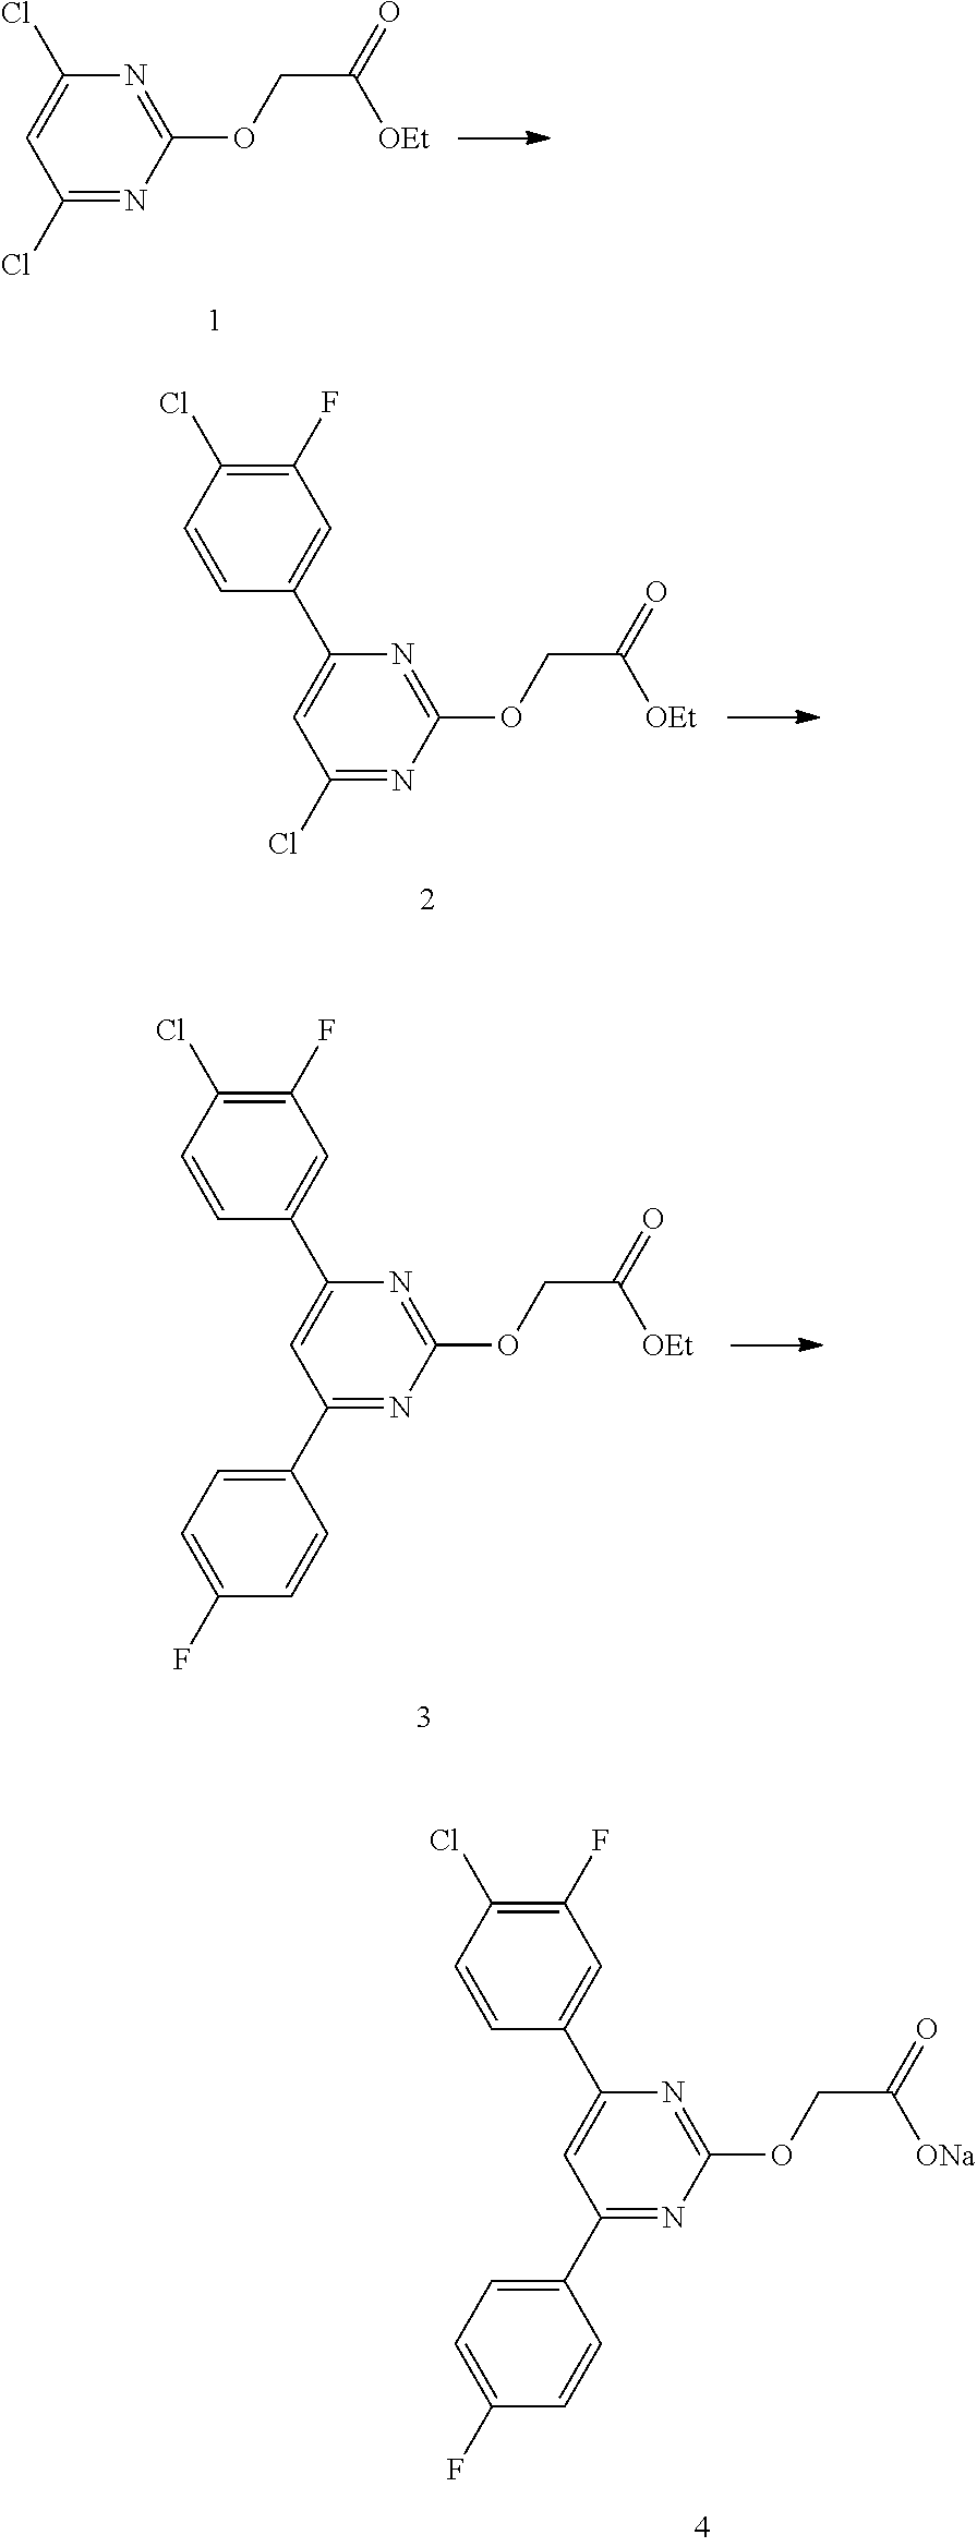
C1(Cl)=NC(OCC(=O)[OEt])=NC(Cl)=C1.C1(Cl)=NC(OCC(=O)[OEt])=NC(C2=CC(F)=C(Cl)C=C2)=C1.C1(C2=CC=C(F)C=C2)=NC(OCC(=O)[OEt])=NC(C2=CC(F)=C(Cl)C=C2)=C1.C1(C2=CC=C(F)C=C2)=NC(OCC(=O)[ONa])=NC(C2=CC(F)=C(Cl)C=C2)=C1
